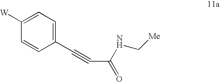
C1(C#CC(=O)NC[Me])=CC=C([W])C=C1
